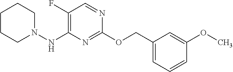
C1=CC=C(COC2=NC(NN3CCCCC3)=C(F)C=N2)C=C1OC
